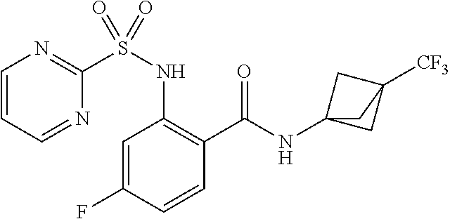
C1=C(F)C=CC(C(=O)NC23CC([CF3])(C2)C3)=C1NS(C1=NC=CC=N1)(=O)=O
